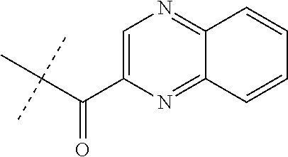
C(C(C)(C)C)(C1=CN=C2C(=N1)C=CC=C2)=O
